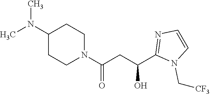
C1(N(C)C)CCN(C(CC(C2=NC=CN2C[CF3])O)=O)CC1
